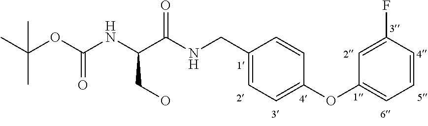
C1(CNC(C(NC(OC(C)(C)C)=O)CO)=O)=CC=C(OC2=CC=CC(F)=C2)C=C1
